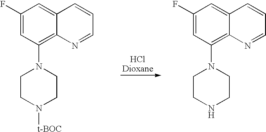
C1=C(F)C=C2C(=C1N1CCN([t-BOC])CC1)N=CC=C2.C1=C(F)C=C2C(=C1N1CCNCC1)N=CC=C2
